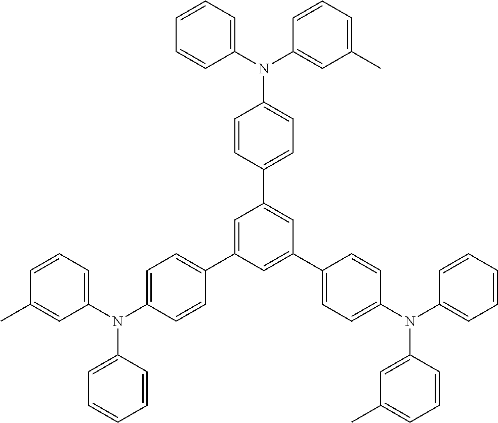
C1(C2=CC(C3=CC=C(N(C4=CC=CC=C4)C4=CC(C)=CC=C4)C=C3)=CC(C3=CC=C(N(C4=CC=CC(C)=C4)C4=CC=CC=C4)C=C3)=C2)=CC=C(N(C2=CC=CC=C2)C2=CC(C)=CC=C2)C=C1
